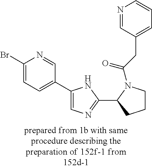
C1(Br)=CC=C(C2=CN=C(C3CCCN3C(CC3=CC=CN=C3)=O)N2)C=N1
